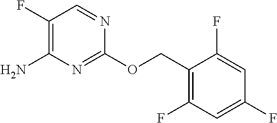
C1(F)=C(N)N=C(OCC2=C(F)C=C(F)C=C2F)N=C1
